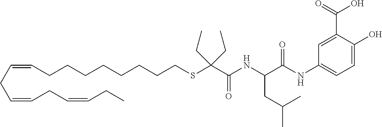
C(=CCC=CCC=CCC)CCCCCCCCSC(C(NC(C(NC1=CC=C(O)C(C(O)=O)=C1)=O)CC(C)C)=O)(CC)CC
